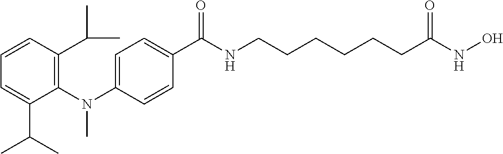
C1(N(C2=CC=C(C(NCCCCCCC(NO)=O)=O)C=C2)C)=C(C(C)C)C=CC=C1C(C)C
